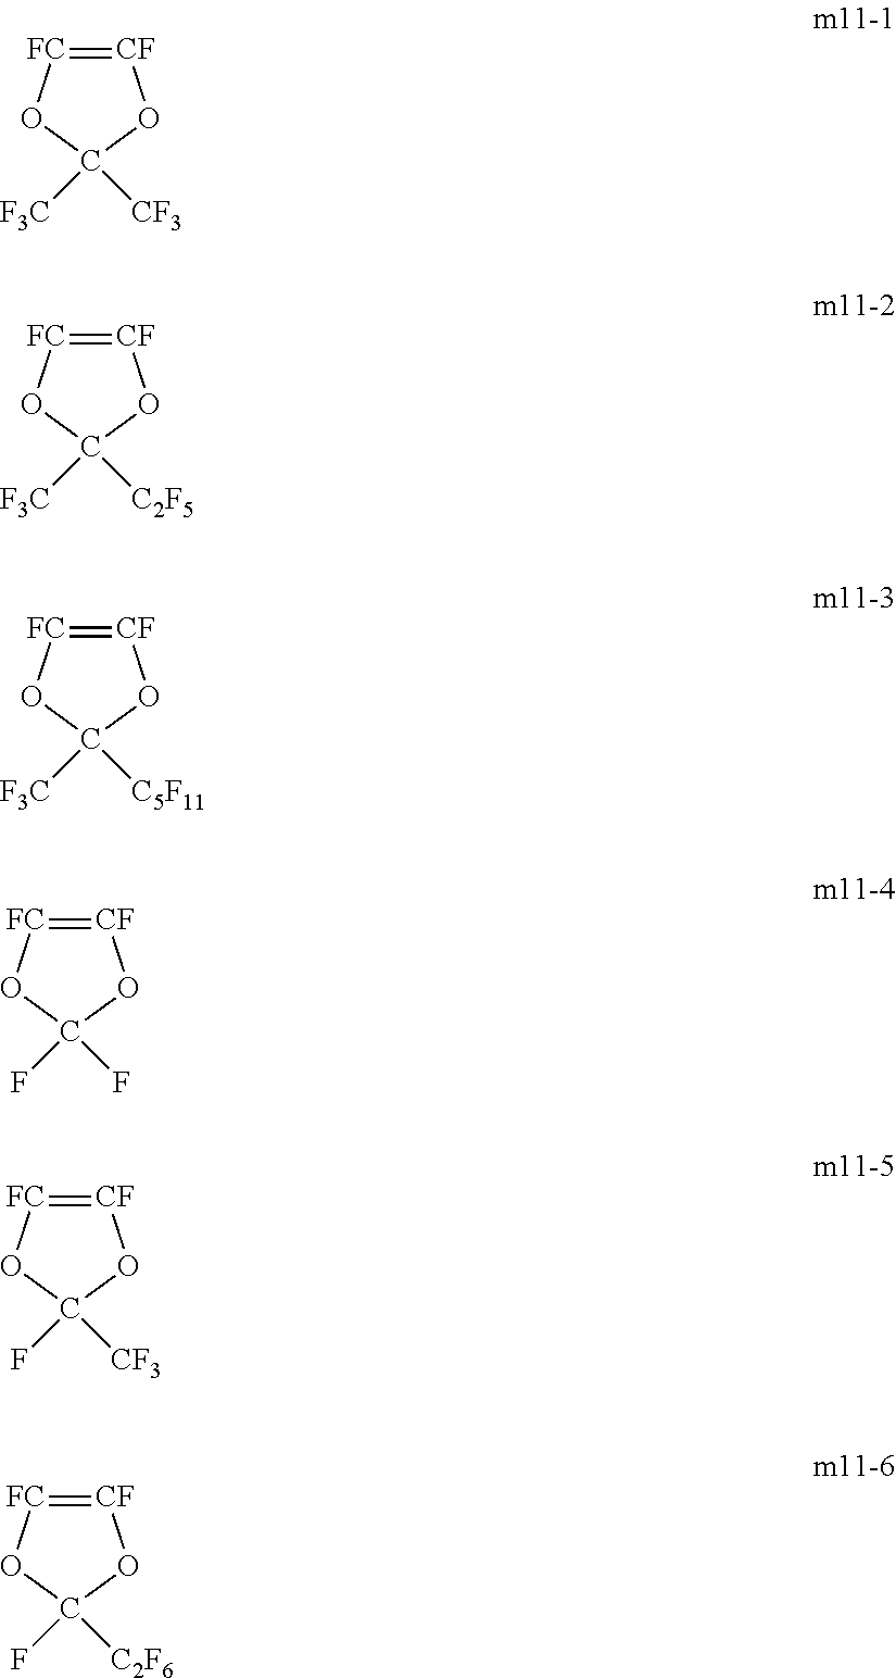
[CF]1=[FC]OC([F3C])([CF3])O1.[CF]1=[FC]OC([F3C])([C2F5])O1.[CF]1=[FC]OC([F3C])([C5F11])O1.[CF]1=[FC]OC(F)(F)O1.[CF]1=[FC]OC(F)([CF3])O1.[CF]1=[FC]OC(F)([C2F6])O1
